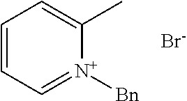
C1=CC=[N+]([Bn])C(C)=C1.[Br-]
